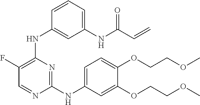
N(C1=NC(NC2=CC(NC(C=C)=O)=CC=C2)=C(F)C=N1)C1=CC=C(OCCOC)C(OCCOC)=C1
